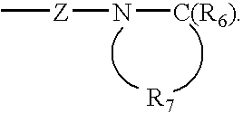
C[Z]N[C(R6)]
